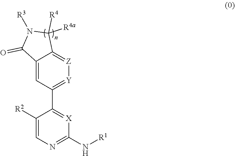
C1([R2])=CN=C(N[R1])[X]=C1C1=[Y][Z]=C2C(=C1)C(=O)N([R3])C2([R4a])[R4]
